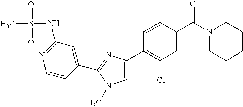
C1(C2=C(Cl)C=C(C(N3CCCCC3)=O)C=C2)=CN(C)C(C2=CC(NS(C)(=O)=O)=NC=C2)=N1
